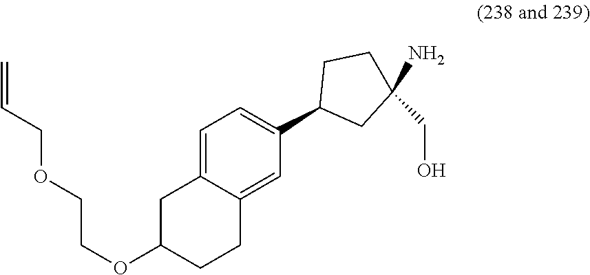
C=CCOCCOC1CCC2=CC(C3CC(N)(CO)CC3)=CC=C2C1
